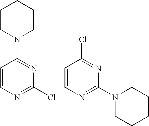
C1CN(C2=NC(Cl)=NC=C2)CCC1.ClC1=NC(N2CCCCC2)=NC=C1
